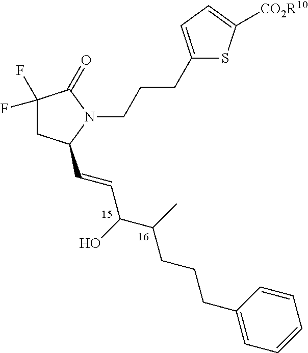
C(CC(C)C(C=CC1CC(F)(F)C(=O)N1CCCC1=CC=C([CO2R10])S1)O)CC1=CC=CC=C1
